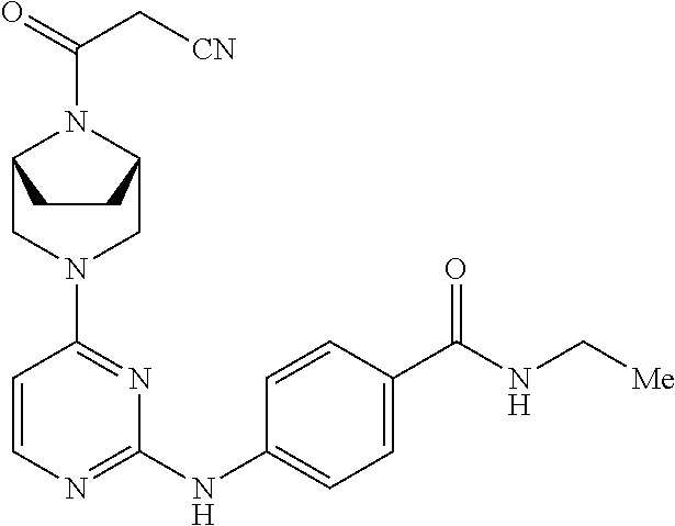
C1=CN=C(NC2=CC=C(C(NC[Me])=O)C=C2)N=C1N1CC2N(C(C[CN])=O)C(C1)CC2
